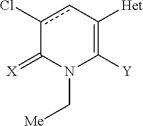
c1(Cl)cC([Het])=C([Y])N(C[Me])C1=[X]
